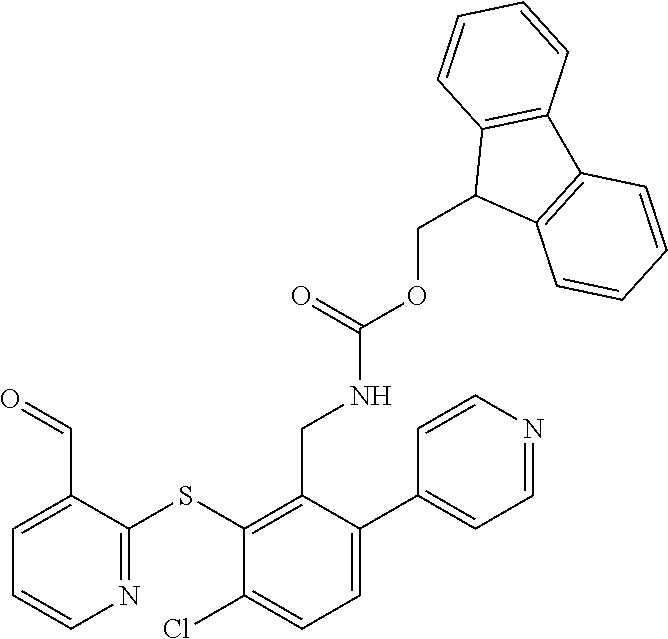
C1(SC2=NC=CC=C2C=O)=C(CNC(OCC2C3=C(C4=C2C=CC=C4)C=CC=C3)=O)C(C2=CC=NC=C2)=CC=C1Cl
